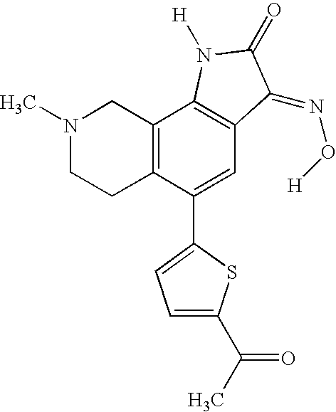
N1(C)CCC2=C(C1)C1=C(C=C2C2=CC=C(C(C)=O)S2)C(=NO[H])C(=O)N1[H]
